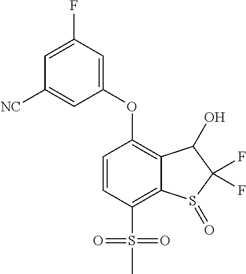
C1=CC(S(=O)(=O)C)=C2C(=C1OC1=CC(F)=CC([NC])=C1)C(O)C(F)(F)S2=O
